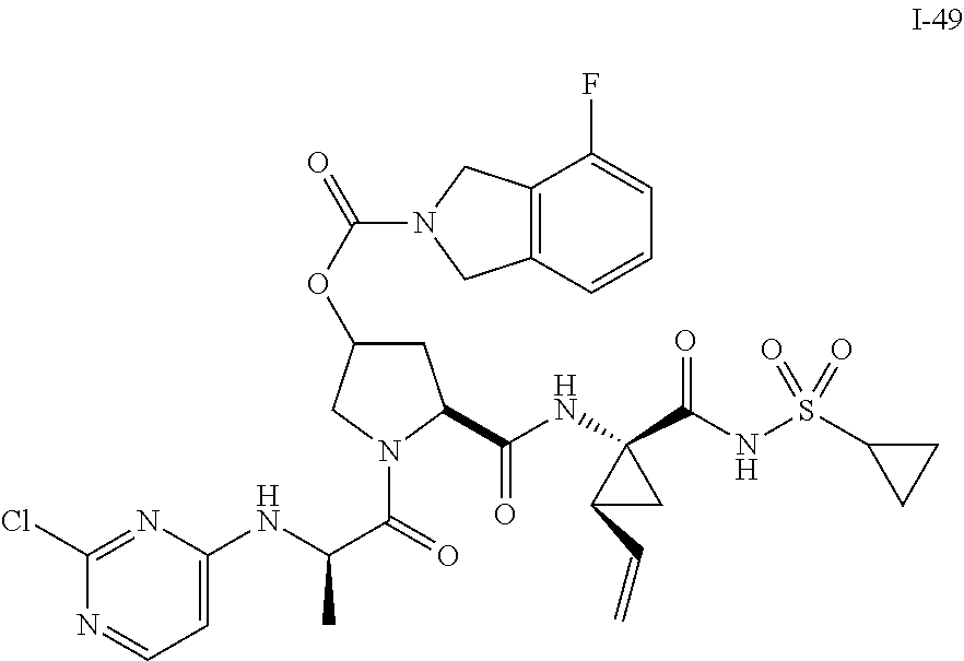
C1C(OC(N2CC3=C(C2)C(F)=CC=C3)=O)CN(C(C(NC2=CC=NC(Cl)=N2)C)=O)C1C(NC1(C(NS(C2CC2)(=O)=O)=O)C(C=C)C1)=O
